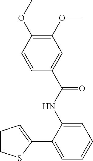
C1=CSC(C2=CC=CC=C2NC(C2=CC(OC)=C(OC)C=C2)=O)=C1
